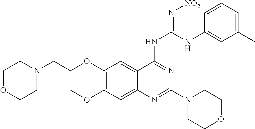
C1=CC=C(C)C=C1NC(NC1=NC(N2CCOCC2)=NC2=CC(OC)=C(OCCN3CCOCC3)C=C21)=N[NO2]
